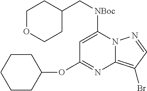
C1=C([NBoc]CC2CCOCC2)N2C(=C(Br)C=N2)N=C1OC1CCCCC1
